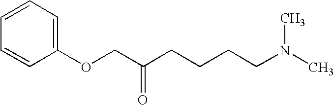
C1(OCC(CCCCN(C)C)=O)=CC=CC=C1
